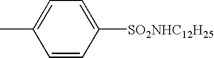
C1=CC([SO2NHC12H25])=CC=C1C
